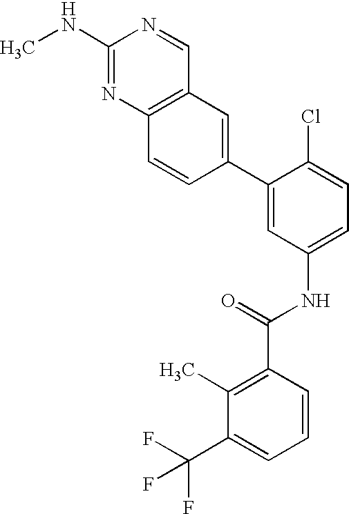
CNC1=NC2=C(C=N1)C=C(C1=CC(NC(=O)C3=C(C)C(C(F)(F)F)=CC=C3)=CC=C1Cl)C=C2
